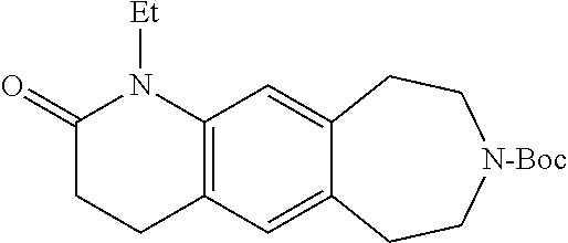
C1(=O)CCC2=C(N1[Et])C=C1C(=C2)CC[N-Boc]CC1
